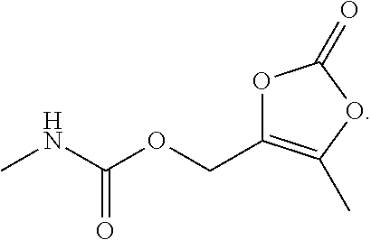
O1C(COC(NC)=O)=C(C)OC1=O
